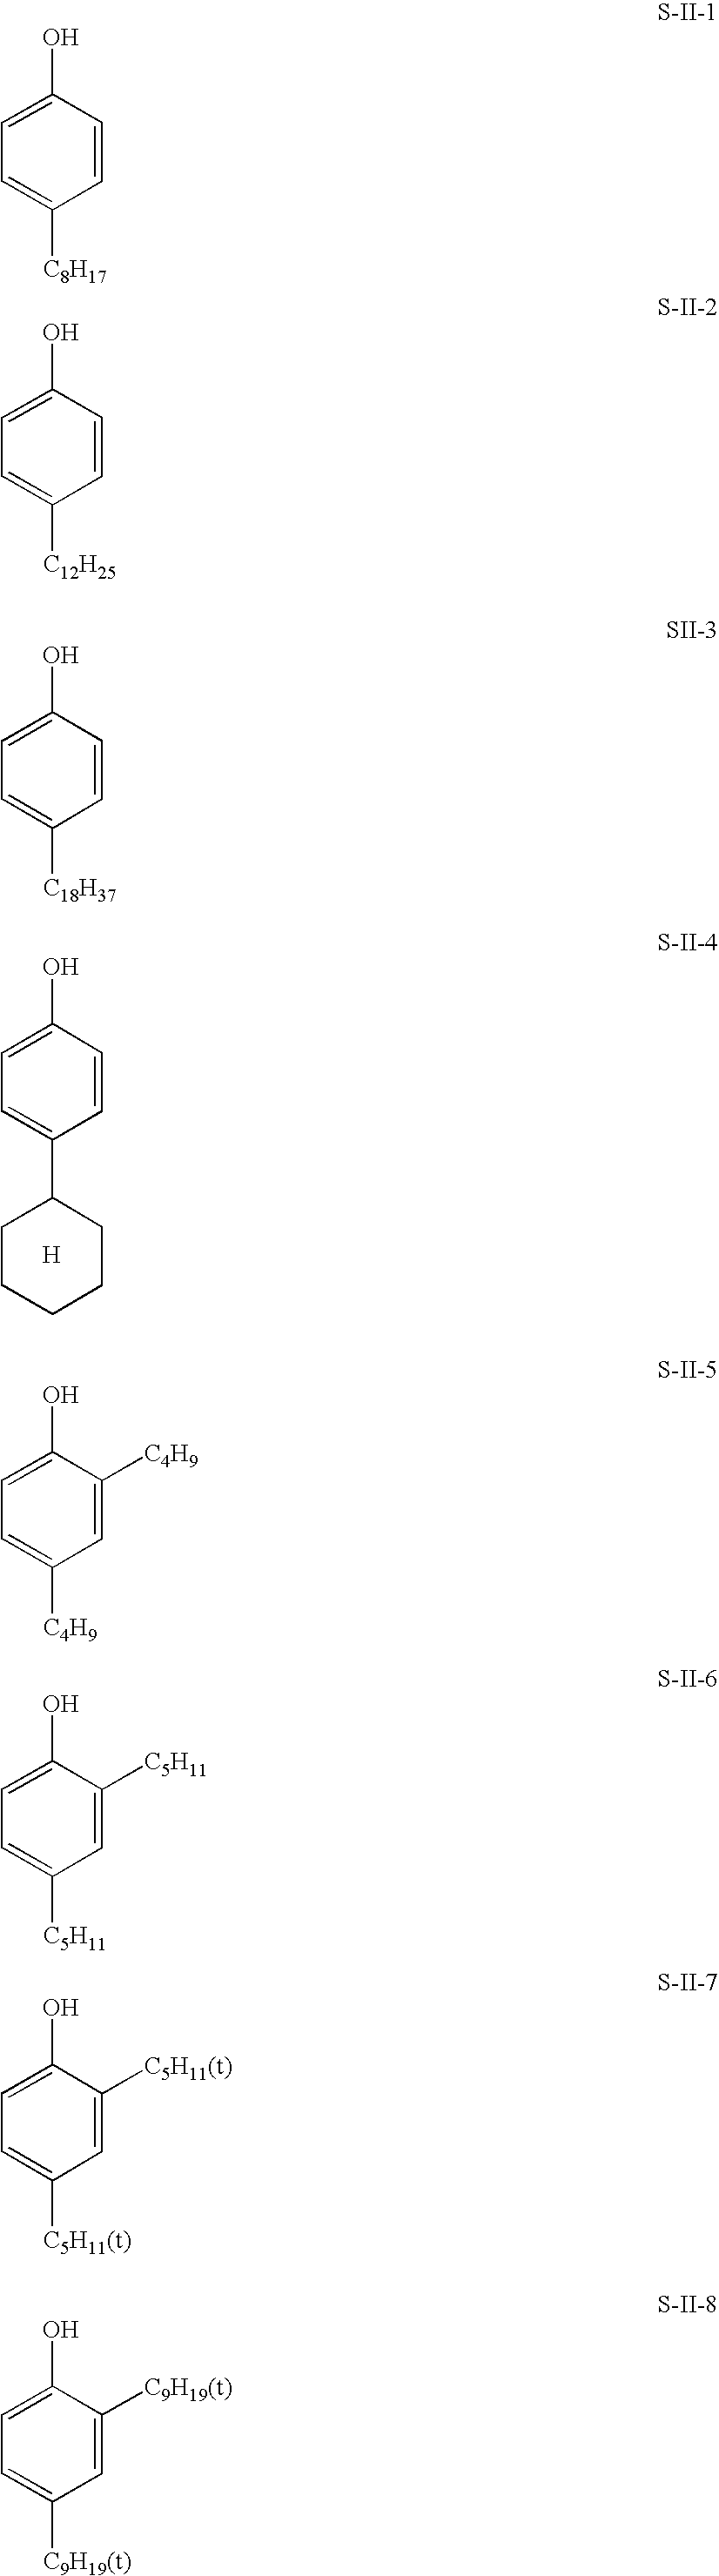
C1(O)=CC=C(C2CCCCC2)C=C1.[H].C1(O)=CC=C([C8H17])C=C1.C1(O)=CC=C([C12H25])C=C1.C1(O)=CC=C([C18H37])C=C1.C1=C(O)C([C4H9])=CC([C4H9])=C1.C1=C(O)C([C5H11])=CC([C5H11])=C1.C1=C(O)C([C5H11(t)])=CC([C5H11(t)])=C1.C1=C(O)C([C9H19(t)])=CC([C9H19(t)])=C1
